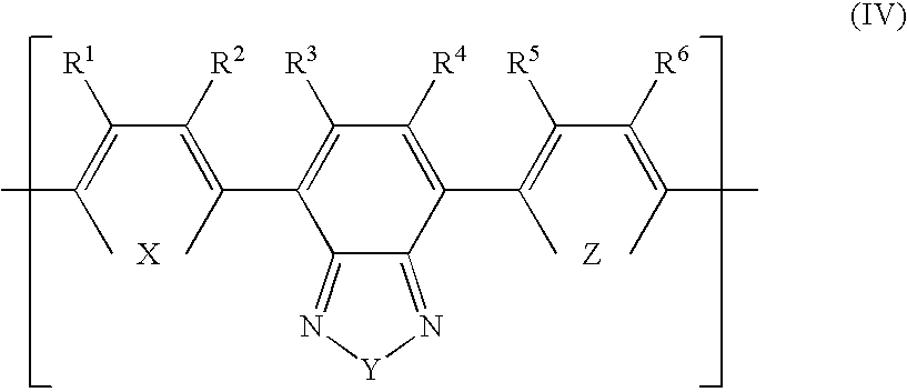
C(=C(C)C)(C(=C(C)C1=C([R3])C([R4])=C(C(C)=C(C(=C(C)C)[R6])[R5])C2=N[Y]N=C12)[R2])[R1]
